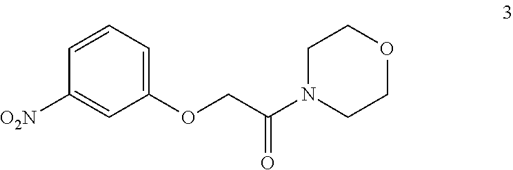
C1([O2N])=CC(OCC(N2CCOCC2)=O)=CC=C1
